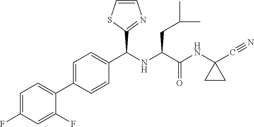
C1=C(C2=CC=C(F)C=C2F)C=CC(C(NC(C(NC2(C#N)CC2)=O)CC(C)C)C2=NC=CS2)=C1
